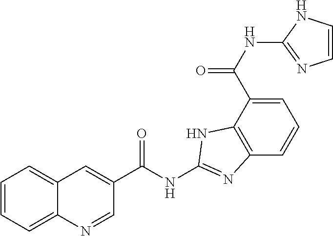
C1=C(C(NC2=NC=CN2)=O)C2=C(C=C1)N=C(NC(C1=CC3=CC=CC=C3N=C1)=O)N2
